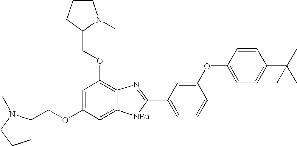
C1=C(OCC2CCCN2C)C=C2C(=C1OCC1N(C)CCC1)N=C(C1=CC=CC(OC3=CC=C(C(C)(C)C)C=C3)=C1)[NBu]2
